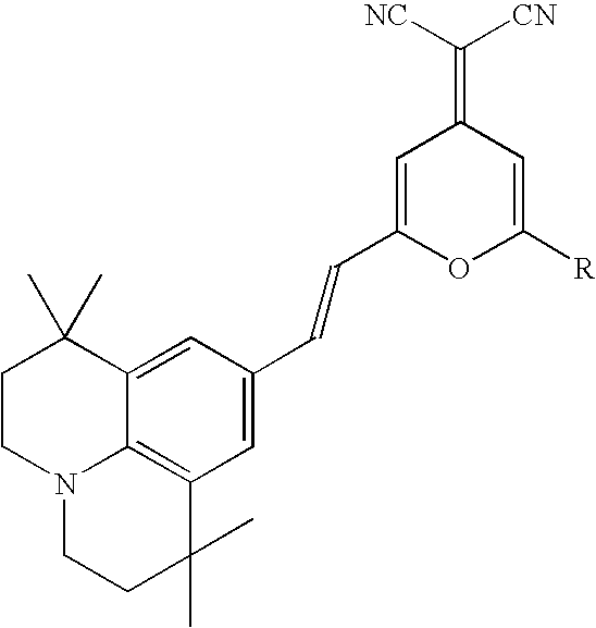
C1=C(C=CC2=CC3=C4C(=C2)C(C)(C)CCN4CCC3(C)C)OC([R])=CC1=C([NC])[CN]
